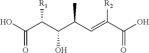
C(C(C(C(C=C(C(O)=O)[R2])C)O)[R1])(O)=O
